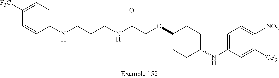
N(C(COC1CCC(NC2=CC=C([NO2])C([CF3])=C2)CC1)=O)CCCNC1=CC=C([F3C])C=C1
